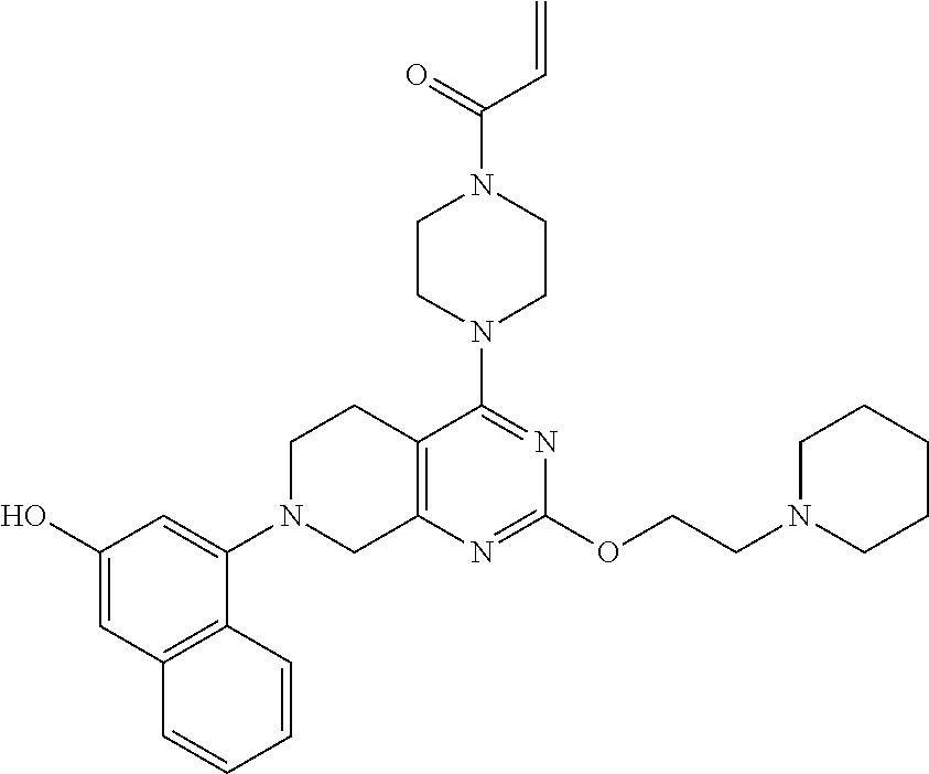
C1(O)=CC2=C(C(N3CC4=C(CC3)C(N3CCN(C(C=C)=O)CC3)=NC(OCCN3CCCCC3)=N4)=C1)C=CC=C2
